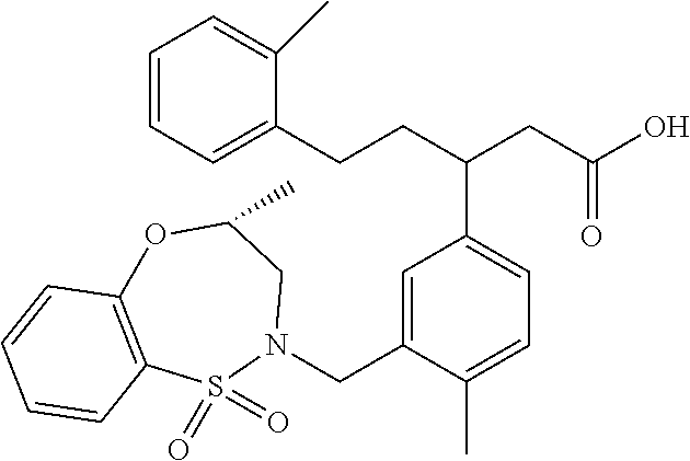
C(C1=CC=C(C)C(CN2CC(C)OC3=C(S2(=O)=O)C=CC=C3)=C1)(CC(=O)O)CCC1=CC=CC=C1C
